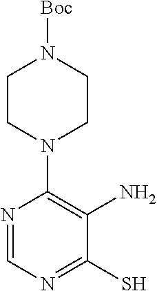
N1=CN=C(S)C(N)=C1N1CCN([Boc])CC1
